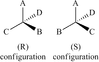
BC(C)([A])[D].CC(B)([A])[D]
